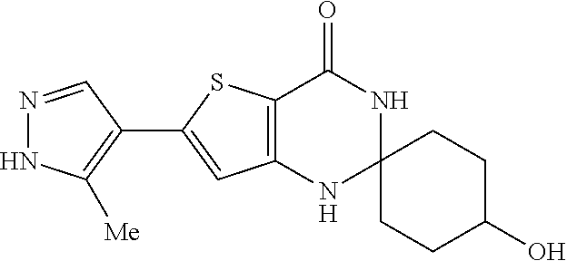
N1=CC(C2=CC3=C(S2)C(=O)NC2(N3)CCC(O)CC2)=C([Me])N1
